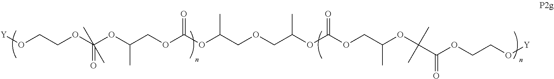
O(CCOC(OC(COC(OC(COCC(OC(OCC(OC(C)(C)C(OCCO[Y])=O)C)=O)C)C)=O)C)(=O)(C)C)[Y]
